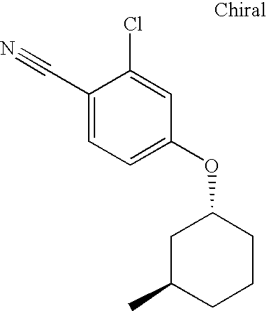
C1(C#N)=CC=C(OC2CC(C)CCC2)C=C1Cl
